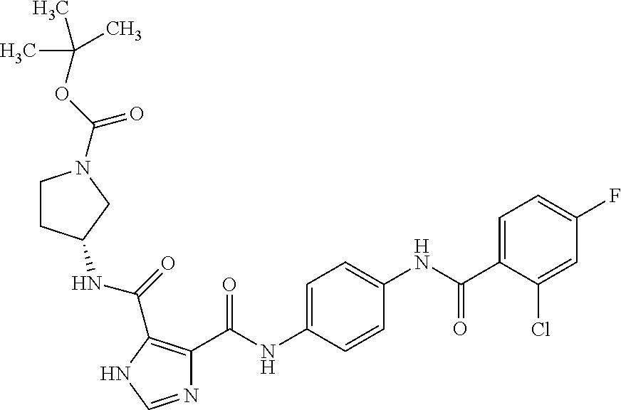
C1CC(NC(=O)C2=C(C(NC3=CC=C(NC(=O)C4=CC=C(F)C=C4Cl)C=C3)=O)N=CN2)CN1C(OC(C)(C)C)=O
